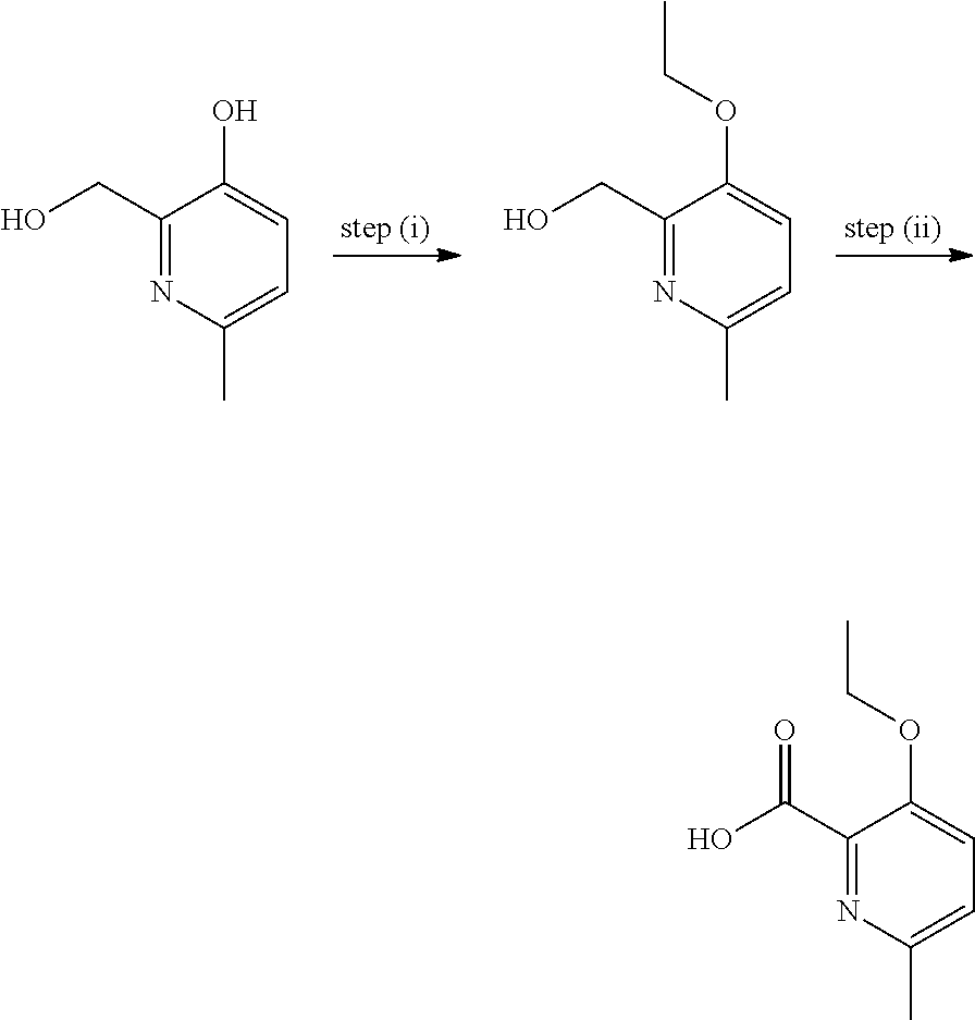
C1(CO)=NC(C)=CC=C1O.C1(CO)=NC(C)=CC=C1OCC.C1(C(O)=O)=NC(C)=CC=C1OCC
